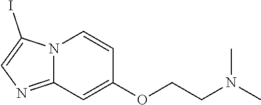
N12C(=NC=C1I)C=C(OCCN(C)C)C=C2
